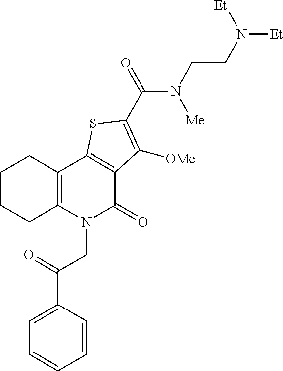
C12=C(C3=C(C(=O)N1CC(C1=CC=CC=C1)=O)C([OMe])=C(C(N(CCN([Et])[Et])[Me])=O)S3)CCCC2
